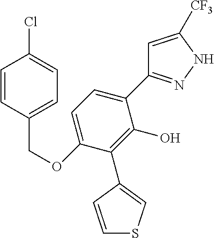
C1=C([CF3])NN=C1C1=CC=C(OCC2=CC=C(Cl)C=C2)C(C2=CSC=C2)=C1O
